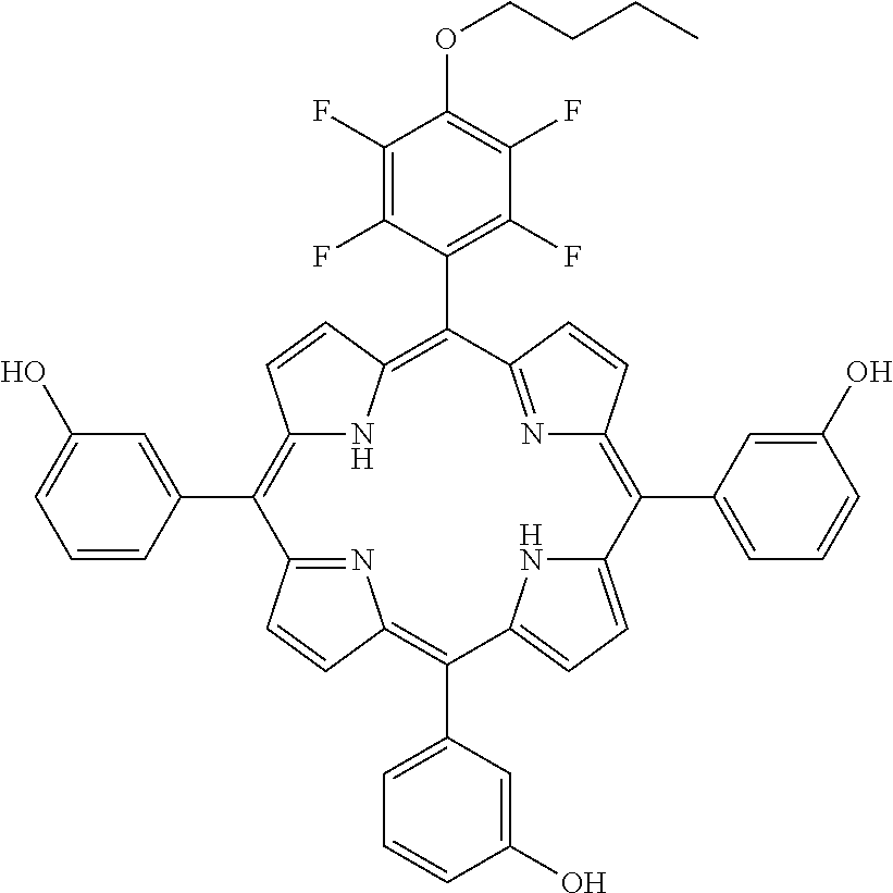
C1(C2=C3NC(=C(C4=C(F)C(F)=C(OCCCC)C(F)=C4F)C4=NC(=C(C5=CC=CC(O)=C5)C5=CC=C(C(C6=CC=CC(O)=C6)=C6N=C2C=C6)N5)C=C4)C=C3)=CC(O)=CC=C1
